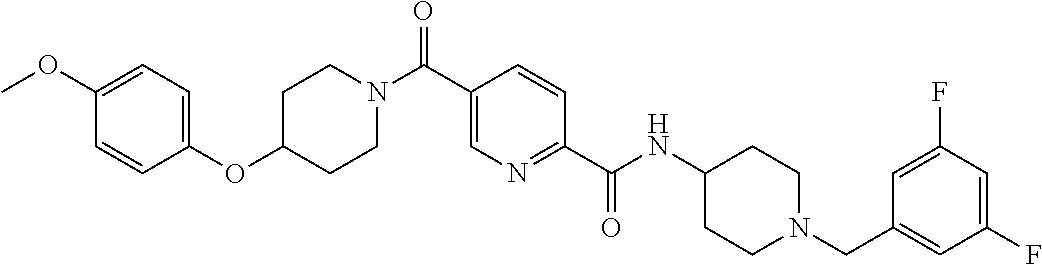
C1CN(C(C2=CN=C(C(=O)NC3CCN(CC4=CC(F)=CC(F)=C4)CC3)C=C2)=O)CCC1OC1=CC=C(OC)C=C1
